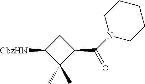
C1C([CbzHN])C(C)(C)C1C(N1CCCCC1)=O
